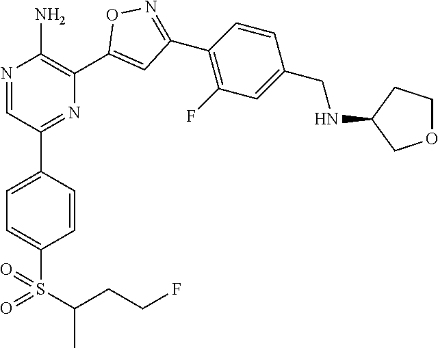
N1=CC(C2=CC=C(S(=O)(C(C)CCF)=O)C=C2)=NC(C2=CC(C3=C(F)C=C(CNC4COCC4)C=C3)=NO2)=C1N
